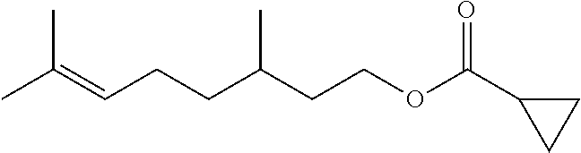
CC(=CCCC(CCOC(C1CC1)=O)C)C
